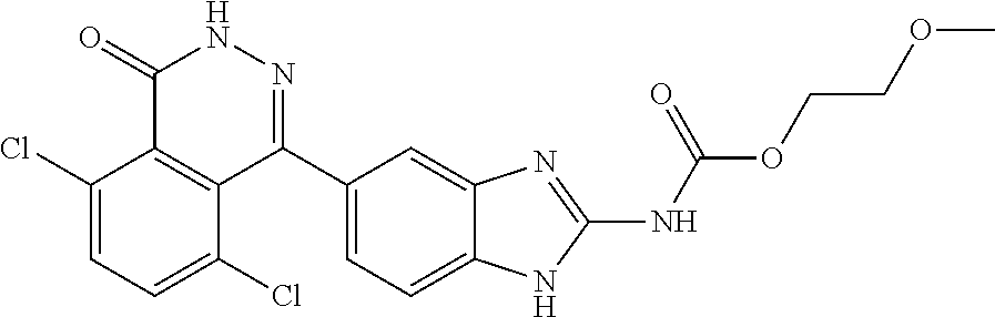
O(CCOC)C(=O)NC1=NC2=CC(C3=NNC(=O)C4=C3C(Cl)=CC=C4Cl)=CC=C2N1
